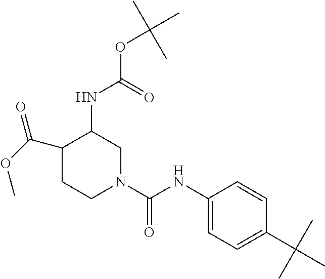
C1(C(OC)=O)CCN(C(NC2=CC=C(C(C)(C)C)C=C2)=O)CC1NC(OC(C)(C)C)=O
